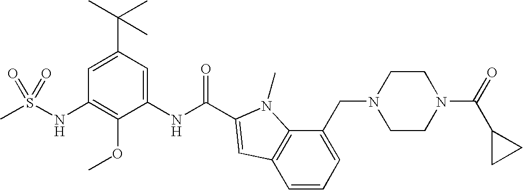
CS(NC1=C(OC)C(NC(=O)C2=CC3=C(C(CN4CCN(C(=O)C5CC5)CC4)=CC=C3)N2C)=CC(C(C)(C)C)=C1)(=O)=O
